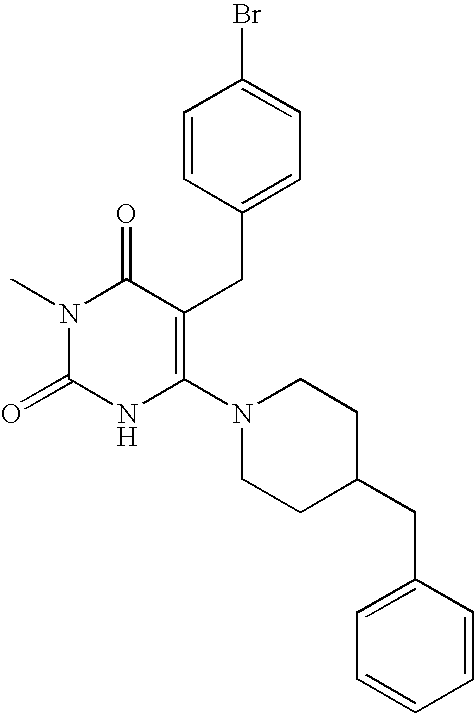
N1(C)C(=O)NC(N2CCC(CC3=CC=CC=C3)CC2)=C(CC2=CC=C(Br)C=C2)C1=O
